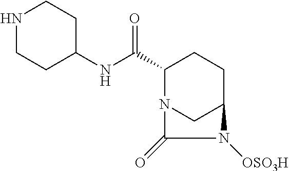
C1(C(NC2CCNCC2)=O)N2CC(CC1)N([OSO3H])C2=O
